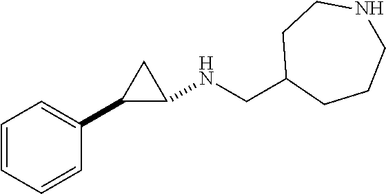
C1=CC=CC(C2C(NCC3CCCNCC3)C2)=C1
